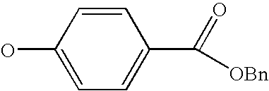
C1(O)=CC=C(C(=O)[OBn])C=C1
